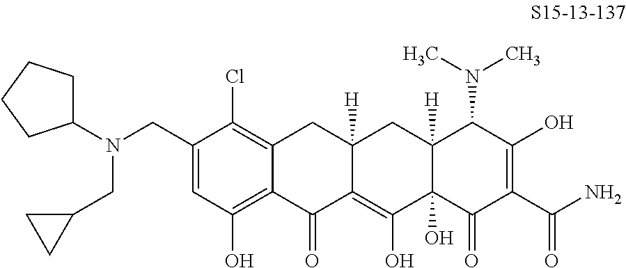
C1(CN(CC2CC2)C2CCCC2)=CC(O)=C2C(=C1Cl)CC1([H])C(=C(O)C3(O)C([H])(C1)C(N(C)C)C(O)=C(C(N)=O)C3=O)C2=O
